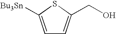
C1=C([Bu3Sn])SC(CO)=C1
